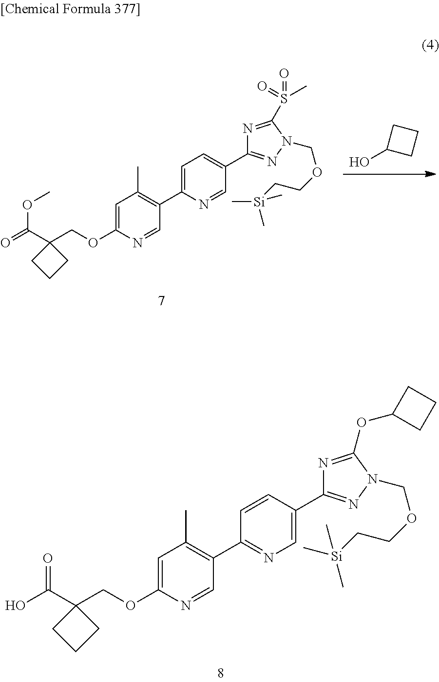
C1=C(OCC2(C(O)=O)CCC2)N=CC(C2=NC=C(C3=NN(COCC[Si](C)(C)C)C(OC4CCC4)=N3)C=C2)=C1C.OC1CCC1.C1=C(OCC2(C(OC)=O)CCC2)N=CC(C2=CC=C(C3=NN(COCC[Si](C)(C)C)C(S(=O)(=O)C)=N3)C=N2)=C1C
